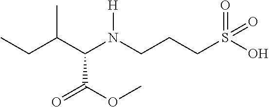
C(C(N(CCCS(=O)(=O)O)[H])C(OC)=O)(CC)C
